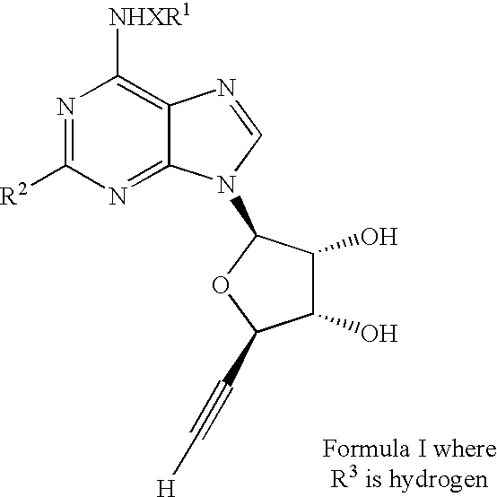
N1=C([R2])N=C2C(=C1[NHXR1])N=CN2C1C(O)C(O)C(C#C[H])O1
